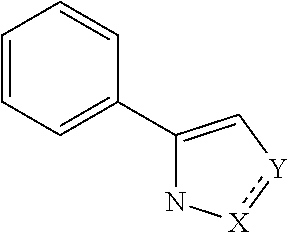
C1=CC=C(C2=C[Y]:[X]N2)C=C1
